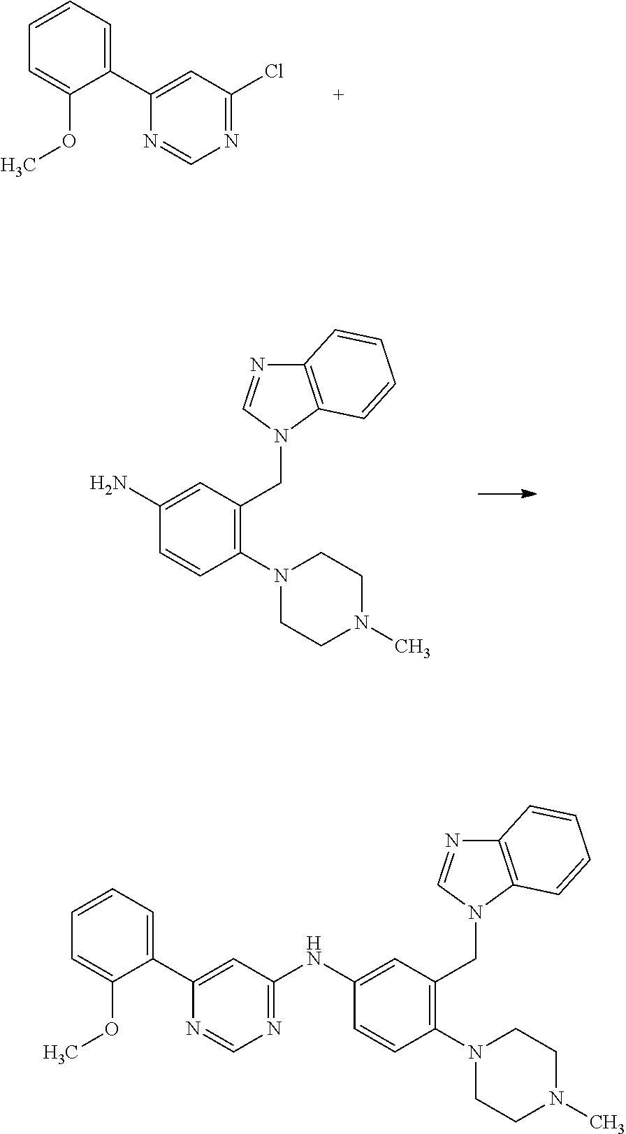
C1(C2=CC(Cl)=NC=N2)=CC=CC=C1OC.C1(N2CCN(C)CC2)=C(CN2C3=C(N=C2)C=CC=C3)C=C(N)C=C1.C1(C2=CC(NC3=CC(CN4C5=C(N=C4)C=CC=C5)=C(N4CCN(C)CC4)C=C3)=NC=N2)=CC=CC=C1OC
